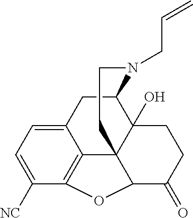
C12CC3=CC=C([NC])C4=C3C3(C1(O)CCC(=O)C3O4)CCN2CC=C
